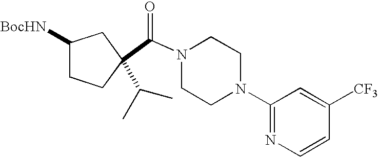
C(N1CCN(C2=NC=CC([CF3])=C2)CC1)(=O)C1(C(C)C)CCC([BocHN])C1
